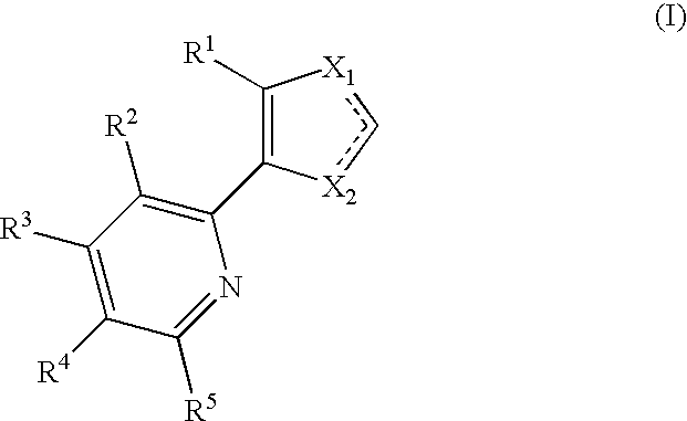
N1=C([R5])C([R4])=C([R3])C([R2])=C1C1=C([R1])[X1]c[X2]1
